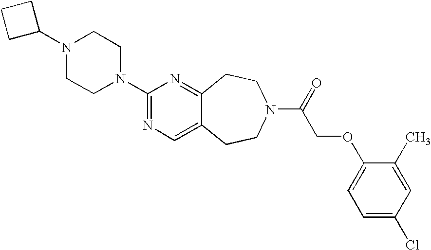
N1(C2CCC2)CCN(C2=NC=C3C(=N2)CCN(C(=O)COC2=CC=C(Cl)C=C2C)CC3)CC1
